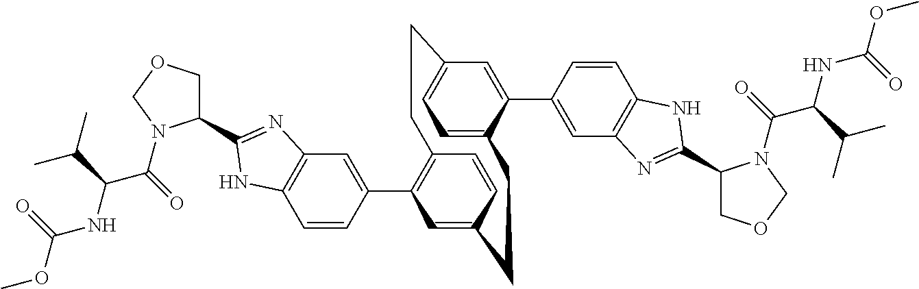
C1=CC(C2=C3C=CC(=C2)CCC2=CC=C(C=C2C2=CC4=C(C=C2)NC(C2COCN2C(C(NC(OC)=O)C(C)C)=O)=N4)CC3)=CC2=C1NC(C1COCN1C(C(NC(OC)=O)C(C)C)=O)=N2
